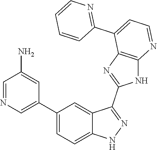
C1=NC=C(C2=CC=C3C(=C2)C(C2=NC4=C(N2)N=CC=C4C2=NC=CC=C2)=NN3)C=C1N
